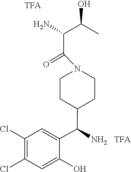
O=C(N1CCC(C(C2=CC(Cl)=C(Cl)C=C2O)N)CC1)C(C(O)C)N.[TFA]
